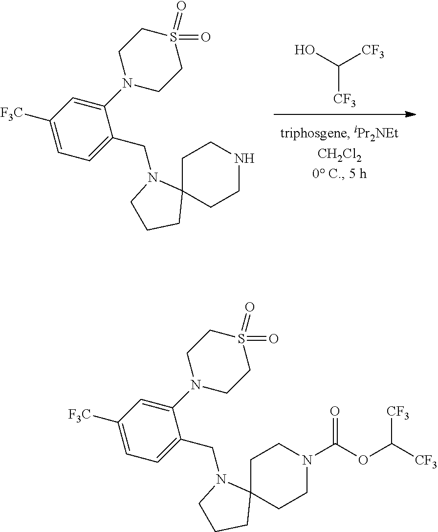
OC([CF3])[CF3].C1(CN2C3(CCNCC3)CCC2)=CC=C([F3C])C=C1N1CCS(=O)(=O)CC1.C1(CN2C3(CCN(C(OC([CF3])[CF3])=O)CC3)CCC2)=CC=C([F3C])C=C1N1CCS(=O)(=O)CC1
